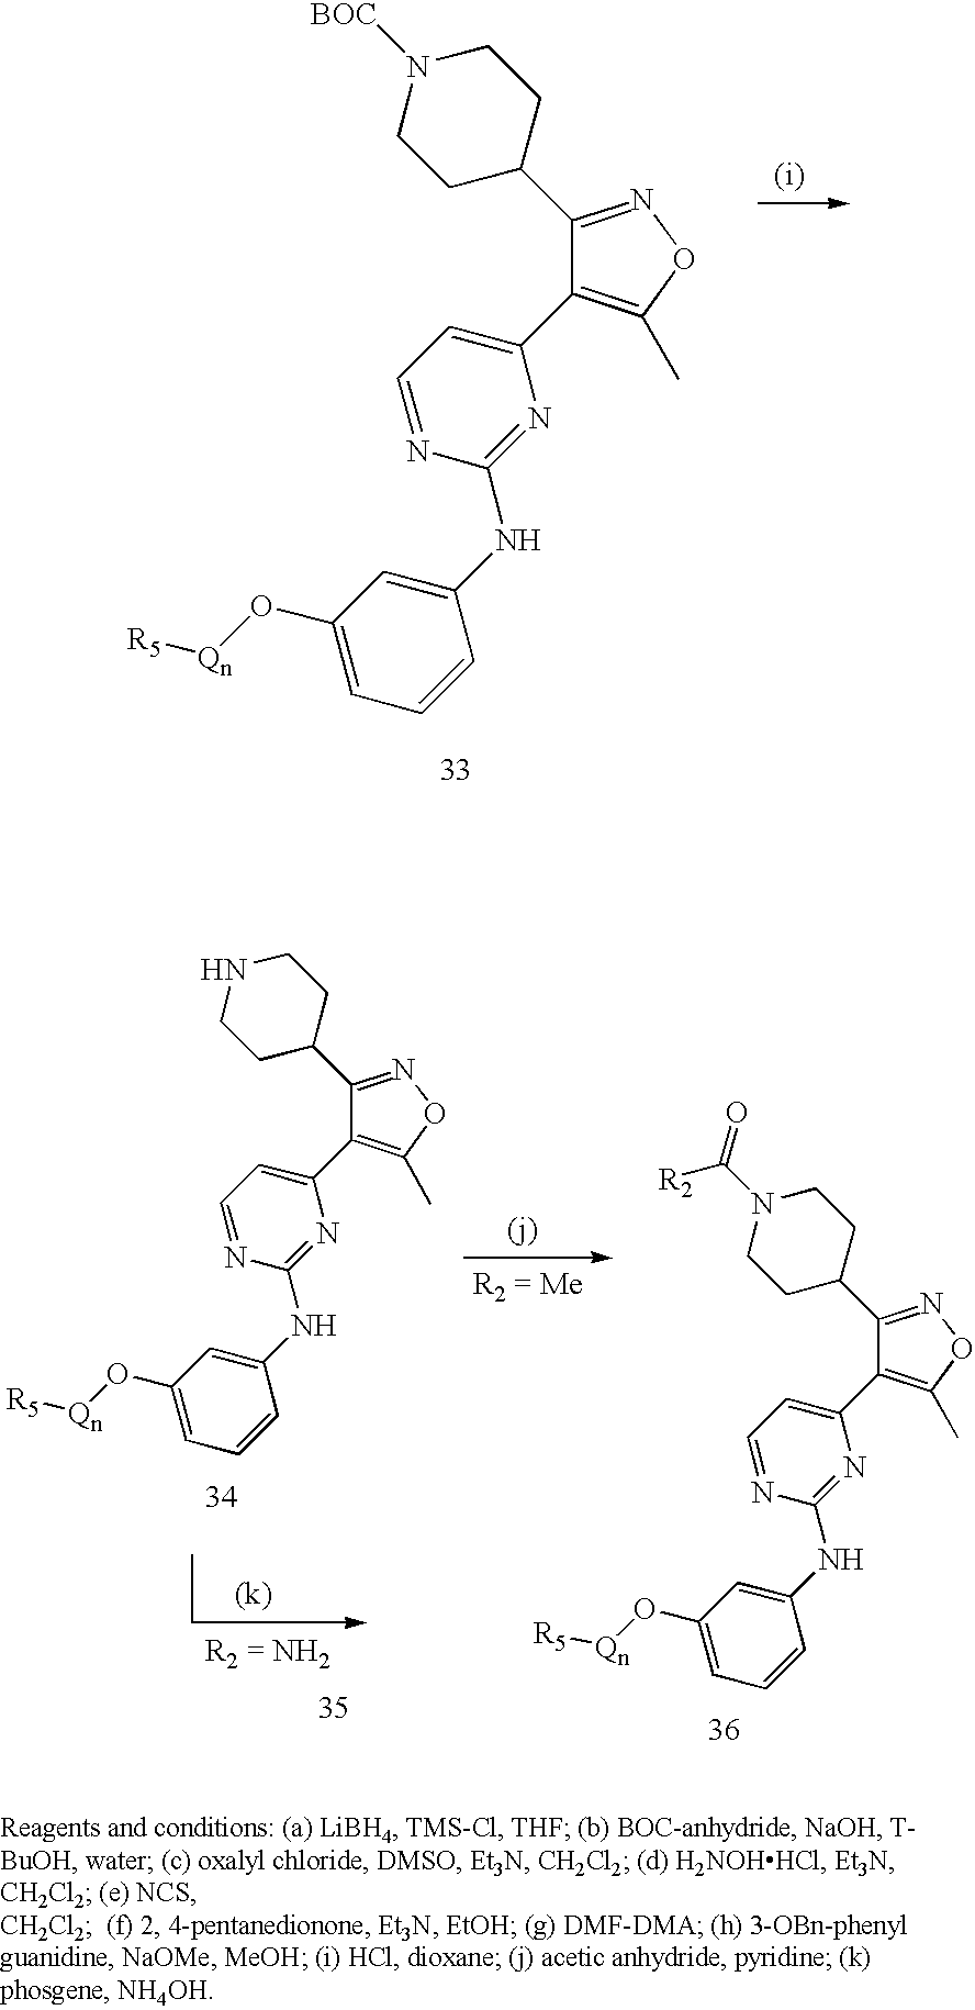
C1(C2CCN([BOC])CC2)=NOC(C)=C1C1=CC=NC(NC2=CC(O[Qn][R5])=CC=C2)=N1.C1(C2CCNCC2)=NOC(C)=C1C1=CC=NC(NC2=CC(O[Qn][R5])=CC=C2)=N1.C1(C2CCN(C([R2])=O)CC2)=NOC(C)=C1C1=CC=NC(NC2=CC(O[Qn][R5])=CC=C2)=N1
